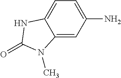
NC1=CC=C2C(=C1)N(C)C(=O)N2
